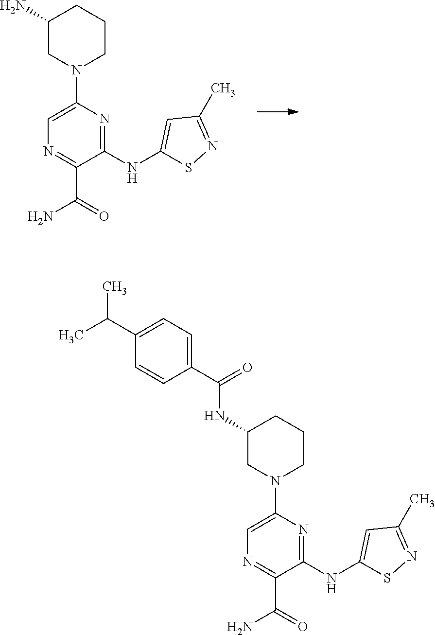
C1(NC2=CC(C)=NS2)=NC(N2CCCC(N)C2)=CN=C1C(N)=O.C1(NC2=CC(C)=NS2)=NC(N2CCCC(NC(C3=CC=C(C(C)C)C=C3)=O)C2)=CN=C1C(N)=O
